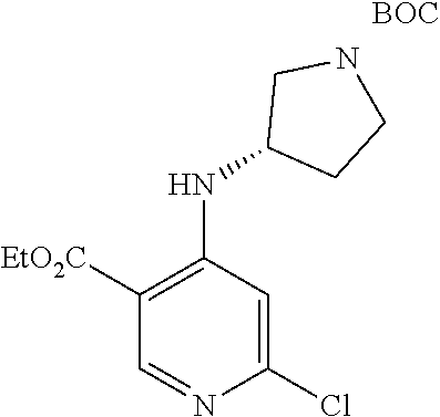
C1=NC(Cl)=CC(NC2CCNC2)=C1[EtO2C].[BOC]
